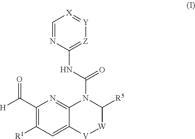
C1(C([H])=O)=C([R1])C=C2C(=N1)N(C(NC1=[Z][Y]=[X]C=N1)=O)C([R5])[W][V]2
